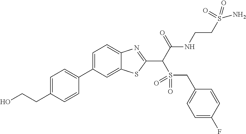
C1=C(C2=CC=C(CCO)C=C2)C=C2C(=C1)N=C(C(C(NCCS(N)(=O)=O)=O)S(=O)(=O)CC1=CC=C(F)C=C1)S2
